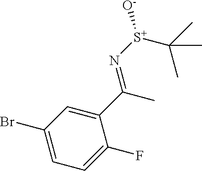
C1(Br)=CC=C(F)C(C(C)=N[S+](C(C)(C)C)[O-])=C1
